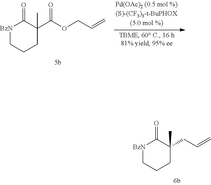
[BzN]1CCCC(C)(CC=C)C1=O.[BzN]1CCCC(C)(C(OCC=C)=O)C1=O
